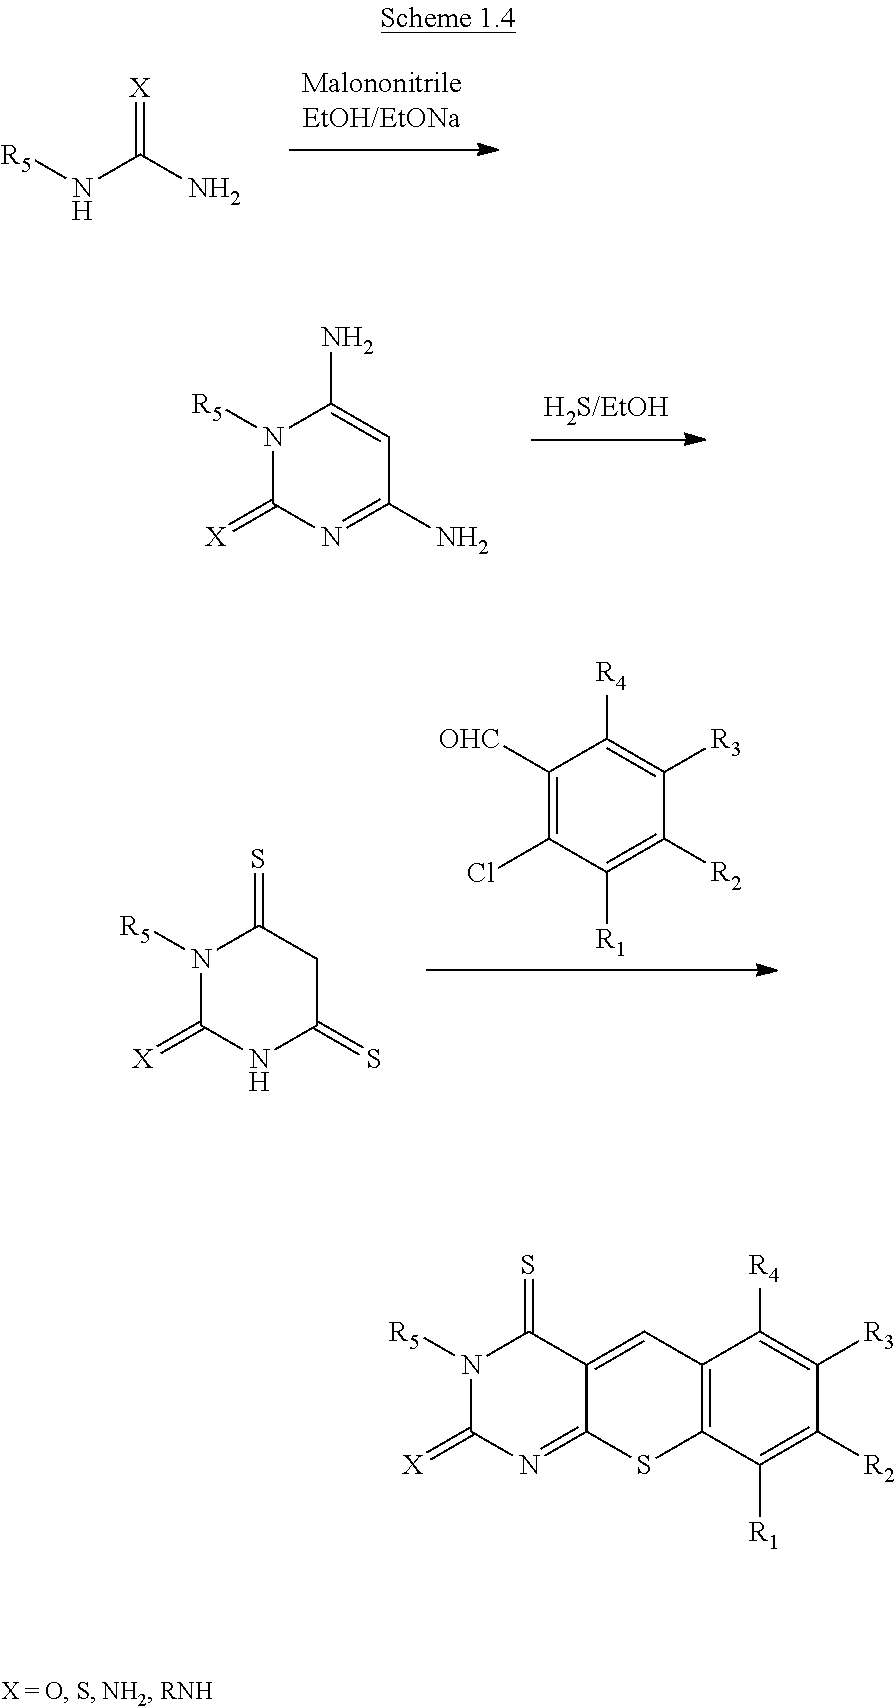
N1([R5])C(=[X])N=C(N)C=C1N.[R5]NC(N)=[X].C1([OHC])=C(Cl)C([R1])=C([R2])C([R3])=C1[R4].N1([R5])C(=[X])NC(=S)CC1=S.N1([R5])C(=[X])N=C2C(=CC3=C(C([R1])=C([R2])C([R3])=C3[R4])S2)C1=S
